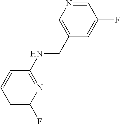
C1(NCC2=CN=CC(F)=C2)=NC(F)=CC=C1
